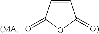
C1=CC(=O)OC1=[O)]
